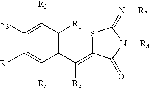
S1C(=C(C2=C([R1])C([R2])=C([R3])C([R4])=C2[R5])[R6])C(=O)N([R8])C1=N[R7]
